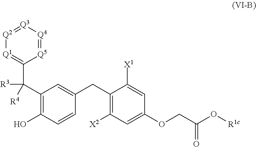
C1=C(CC2=C([X2])C=C(OCC(=O)O[R1c])C=C2[X1])C=CC(O)=C1C([R4])([R3])C1=[Q1][Q2]=[Q3][Q4]=[Q5]1
